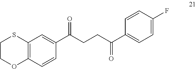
C1(C(CCC(C2=CC=C(F)C=C2)=O)=O)=CC2=C(C=C1)OCCS2
